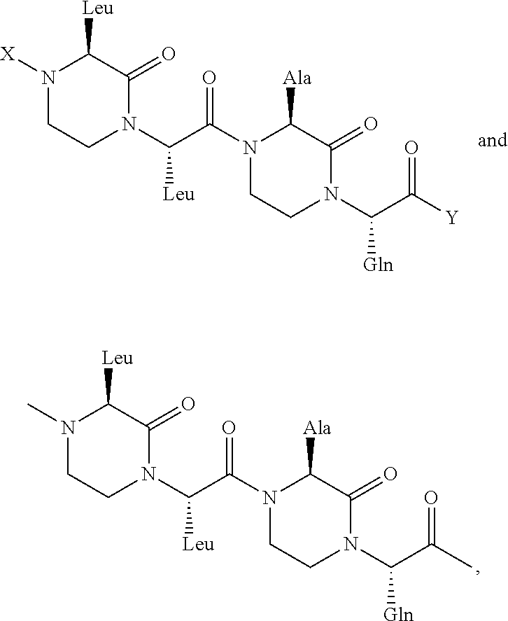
N1([X])CCN(C(C(N2CCN(C(C([Y])=O)[Gln])C(=O)C2[Ala])=O)[Leu])C(=O)C1[Leu].N1(C)CCN(C(C(N2CCN(C(C(C)=O)[Gln])C(=O)C2[Ala])=O)[Leu])C(=O)C1[Leu]
